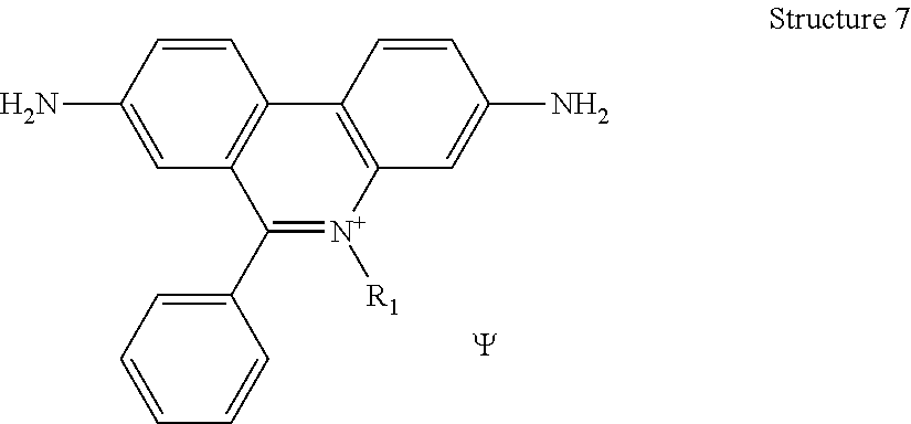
[Y].C1=CC(N)=CC2=C1C1=C([N+]([R1])=C2C2=CC=CC=C2)C=C(N)C=C1
